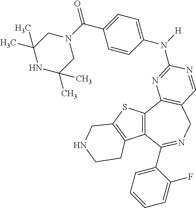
C12=C(C3=C(CN=C1C1=CC=CC=C1F)C=NC(N([H])C1=CC=C(C(N4CC(C)(C)NC(C)(C)C4)=O)C=C1)=N3)SC1=C2CCNC1
